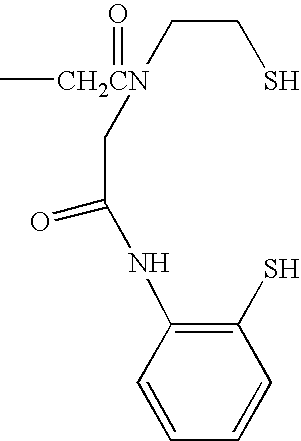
C1=CC=CC(S)=C1NC(C[CH2CN](=O)(C)CCS)=O
